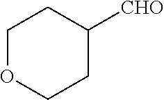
C1OCCC([CHO])C1
